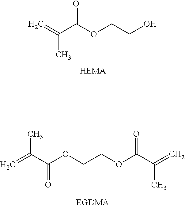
C=C(C(OCCO)=O)C.C=C(C(OCCOC(C(=C)C)=O)=O)C
